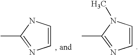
C1=CNC(C)=N1.C1=CN(C)C(C)=N1
